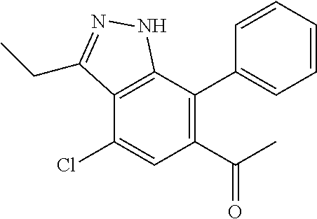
O=C(C)C1=C(C2=CC=CC=C2)C2=C(C(Cl)=C1)C(CC)=NN2
